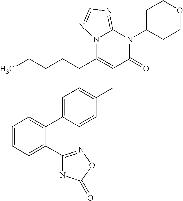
C1=CC=C(C2=NOC(=O)N2)C(C2=CC=C(CC3=C(CCCCC)N4C(=NC=N4)N(C4CCOCC4)C3=O)C=C2)=C1
